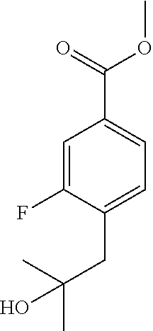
C1=C(F)C(CC(C)(C)O)=CC=C1C(=O)OC
